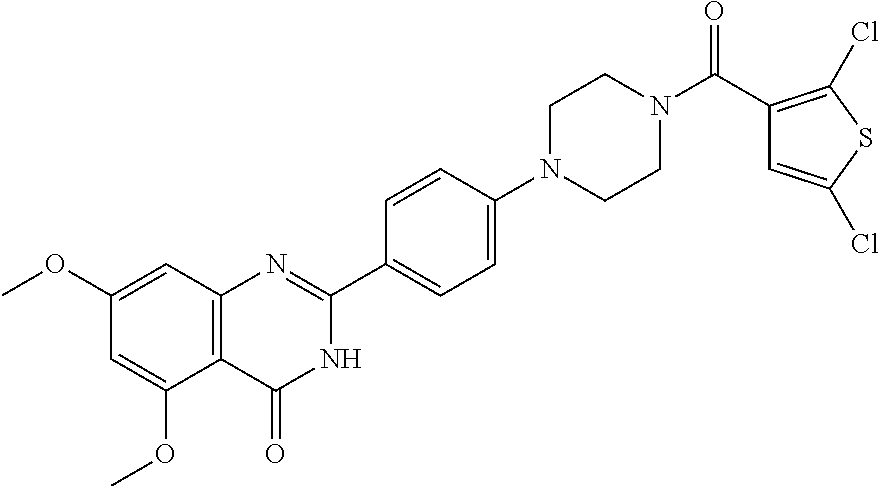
C12=C(C=C(OC)C=C1OC)N=C(C1=CC=C(N3CCN(C(C4=C(Cl)SC(Cl)=C4)=O)CC3)C=C1)NC2=O
